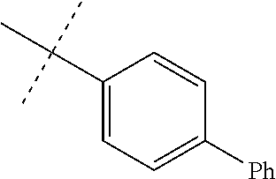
C1(C(C)(C)C)=CC=C([Ph])C=C1
